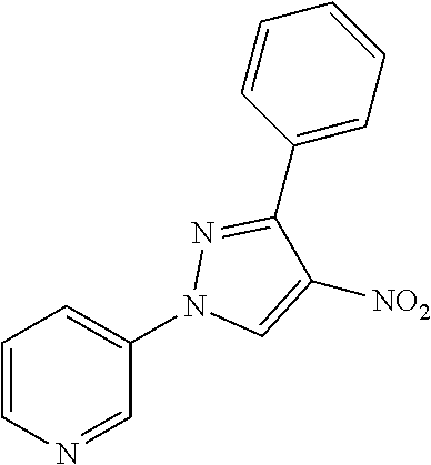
C1=CN=CC(N2C=C([NO2])C(C3=CC=CC=C3)=N2)=C1
